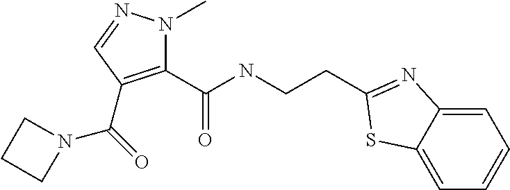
C1=C2C(=CC=C1)SC(CCNC(C1=C(C(=O)N3CCC3)C=NN1C)=O)=N2
